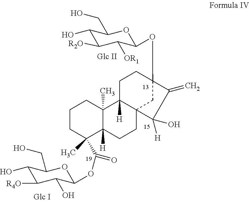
C1CC(C(=O)OC2C(O)C([R4O])C(O)C(CO)O2)(C)C2([H])C(C)(C1)C1([H])C3(CC2)CC(OC2C([OR1])C([R2O])C(O)C(CO)O2)(CC1)C(=C)C3([H])O
